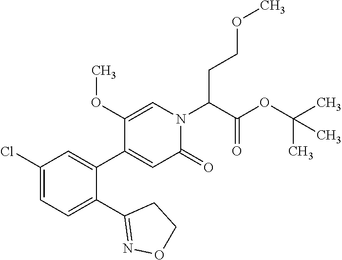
C1(Cl)=CC=C(C2=NOCC2)C(C2=CC(=O)N(C(CCOC)C(OC(C)(C)C)=O)C=C2OC)=C1
